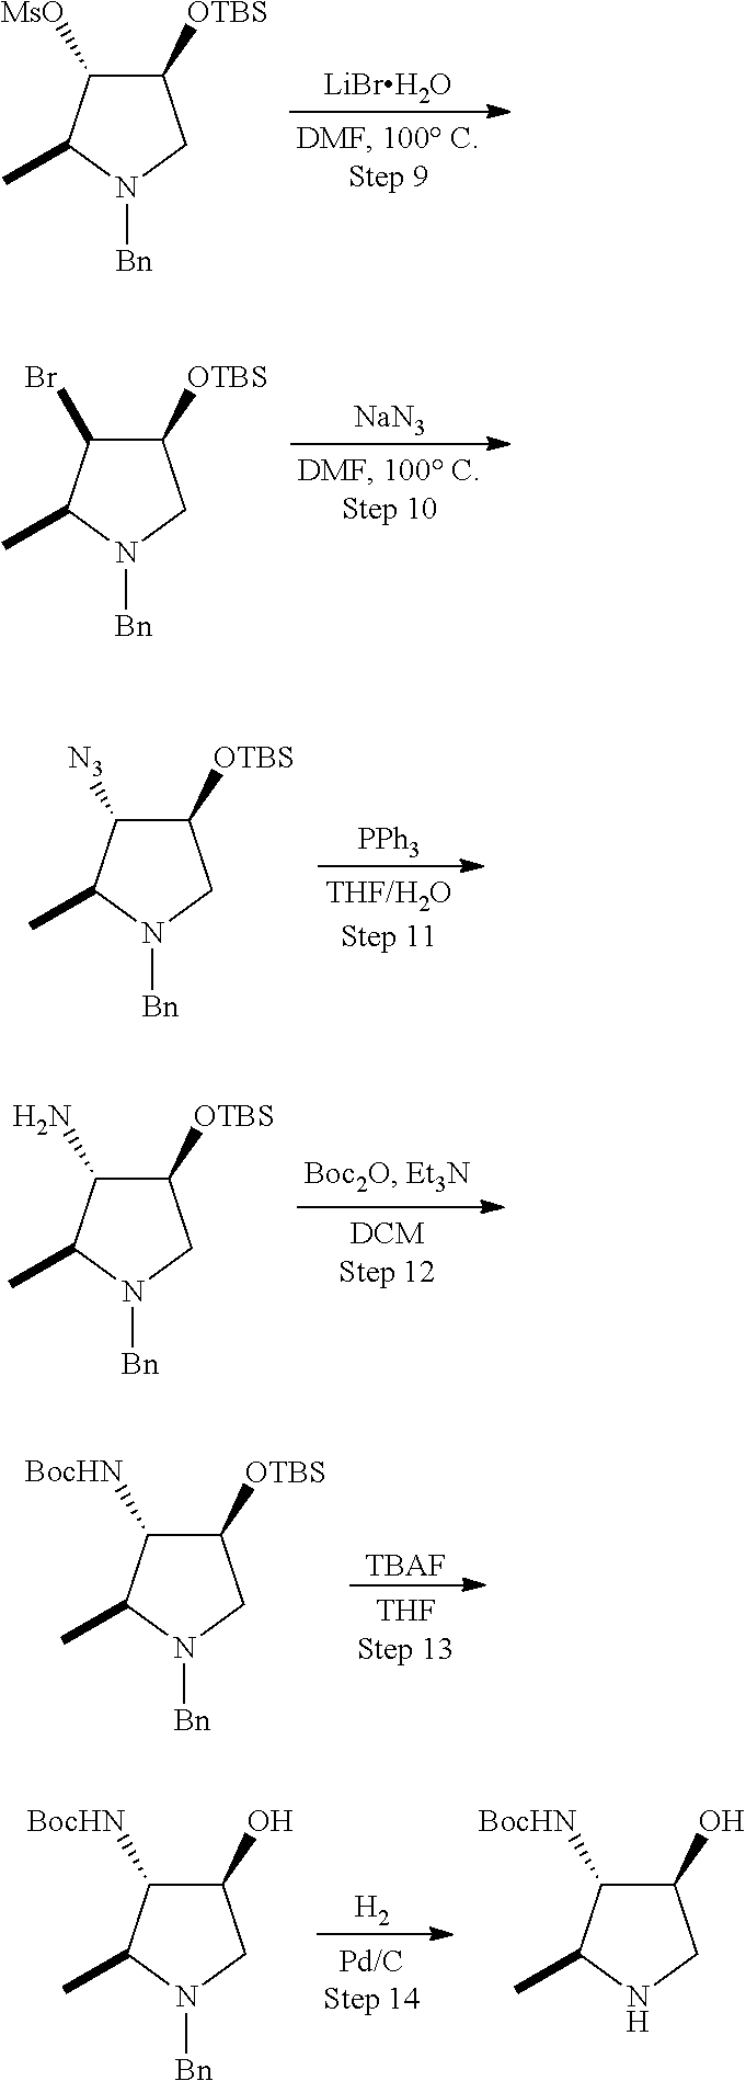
[LiBrH2O].C1([OTBS])C([MsO])C(C)N([Bn])C1.[NaN3].C1([OTBS])C(Br)C(C)N([Bn])C1.[PPh3].C1([OTBS])C([N3])C(C)N([Bn])C1.C1([OTBS])C(N)C(C)N([Bn])C1.[TBAF].C1([OTBS])C([BocHN])C(C)N([Bn])C1.[H2].C1(O)C([BocHN])C(C)N([Bn])C1.C1(O)C([BocHN])C(C)NC1
